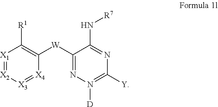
[X1]1=[X2][X3]=[X4]C([W]C2=NN([D])=C([Y])N=C2N[R7])=C1[R1]
